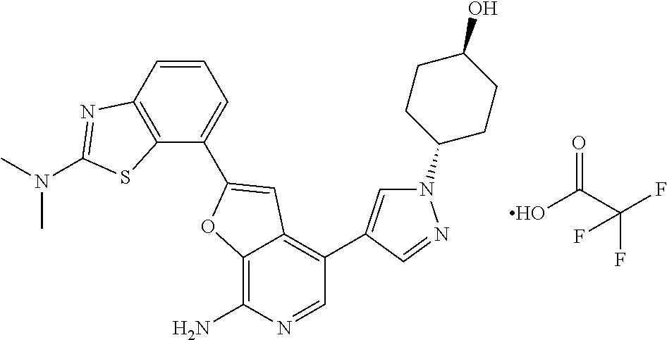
C12=C(N)N=CC(C3=CN(C4CCC(O)CC4)N=C3)=C1C=C(C1=CC=CC3=C1SC(N(C)C)=N3)O2.OC(C(F)(F)F)=O
